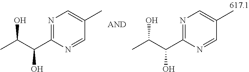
CC(C(C1=NC=C(C)C=N1)O)O.CC(C(C1=NC=C(C)C=N1)O)O
